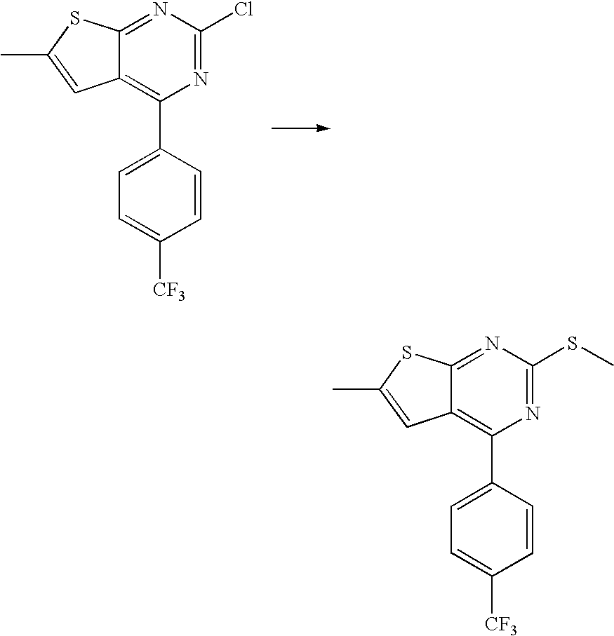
N1=C2C(=C(C3=CC=C([CF3])C=C3)N=C1Cl)C=C(C)S2.N1=C2C(=C(C3=CC=C([CF3])C=C3)N=C1SC)C=C(C)S2
